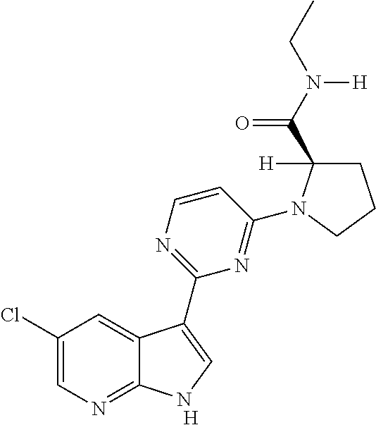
[H].C1=CN=C(C2=CNC3=NC=C(Cl)C=C32)N=C1N1C([H])(C(N(CC)[H])=O)CCC1
